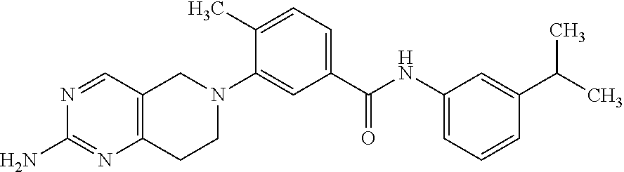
N1=CC2=C(N=C1N)CCN(C1=CC(C(NC3=CC=CC(C(C)C)=C3)=O)=CC=C1C)C2
